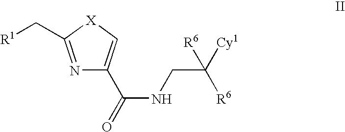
N1=C(C[R1])[X]C=C1C(NCC([Cy1])([R6])[R6])=O
